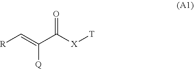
[R]C=C(C([X][T])=O)[Q]
